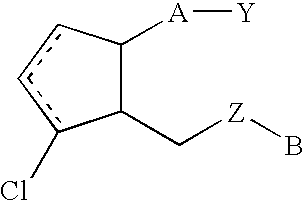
C1(C[Z]B)C([A][Y])ccc1Cl
